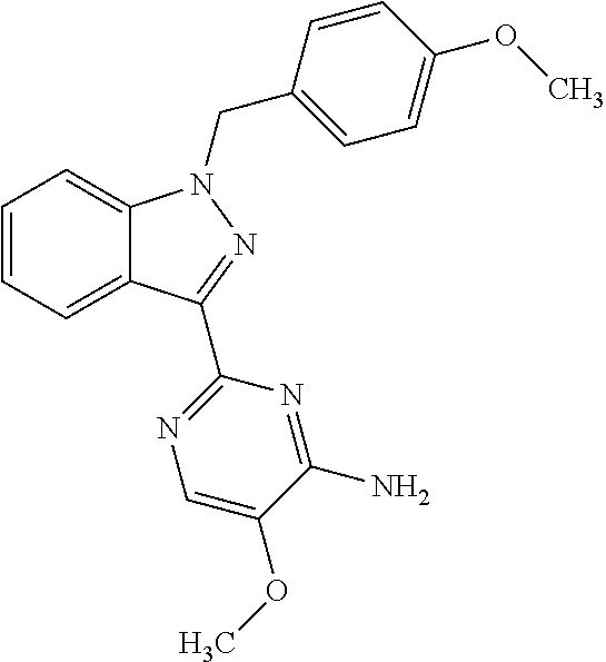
C1=CC=C2C(=C1)N(CC1=CC=C(OC)C=C1)N=C2C1=NC=C(OC)C(N)=N1
